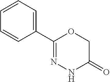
C1(C2=NNC(=O)CO2)=CC=CC=C1
